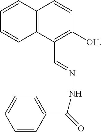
C12=C(C(C=NNC(=O)C3=CC=CC=C3)=C([OH])C=C1)C=CC=C2
